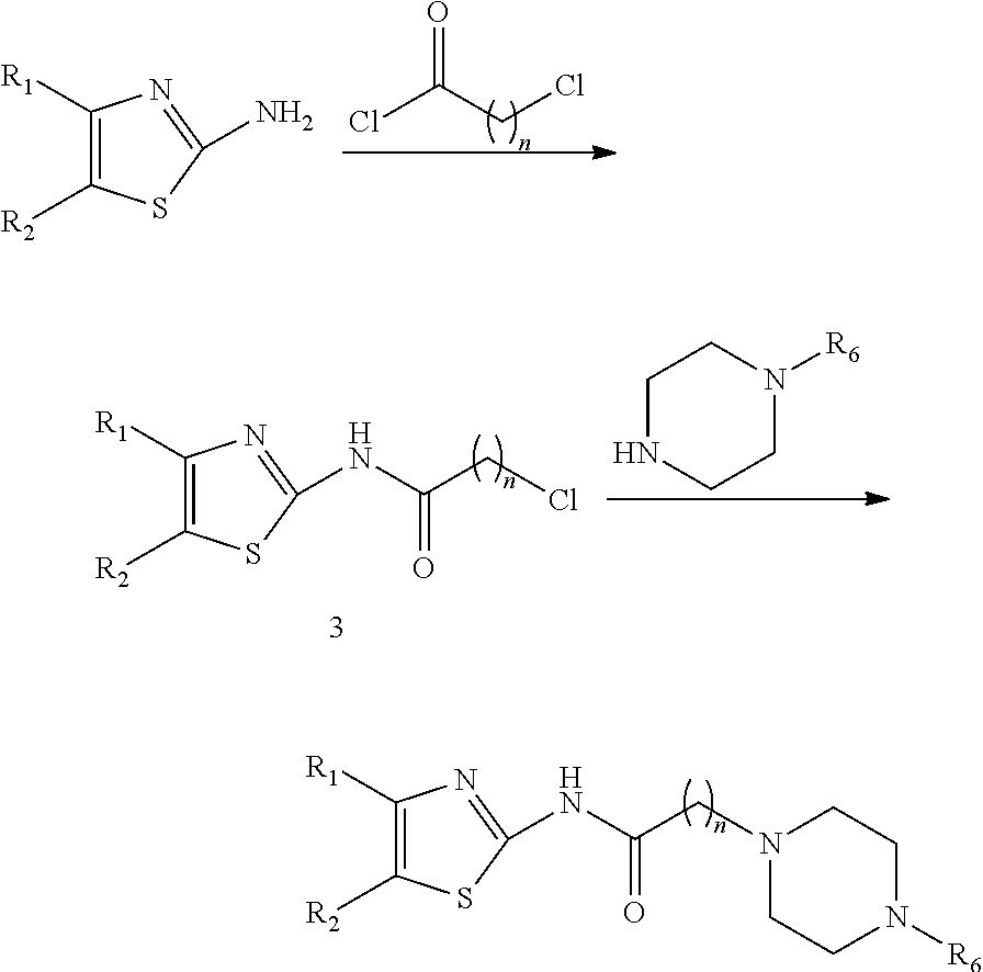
ClC(CCl)=O.C1([R1])=C([R2])SC(N)=N1.C1([R1])=C([R2])SC(NC(CCl)=O)=N1.C1NCCN([R6])C1.C1([R1])=C([R2])SC(NC(CN2CCN([R6])CC2)=O)=N1
